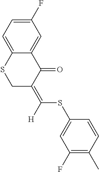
C12=CC=C(F)C=C1C(=O)C(=C([H])SC1=CC(F)=C(C)C=C1)CS2
